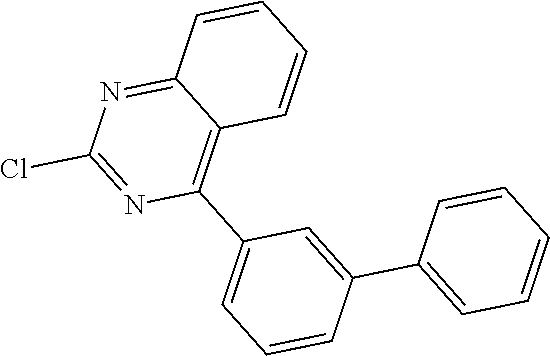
C12=NC(Cl)=NC(C3=CC=CC(C4=CC=CC=C4)=C3)=C1C=CC=C2
